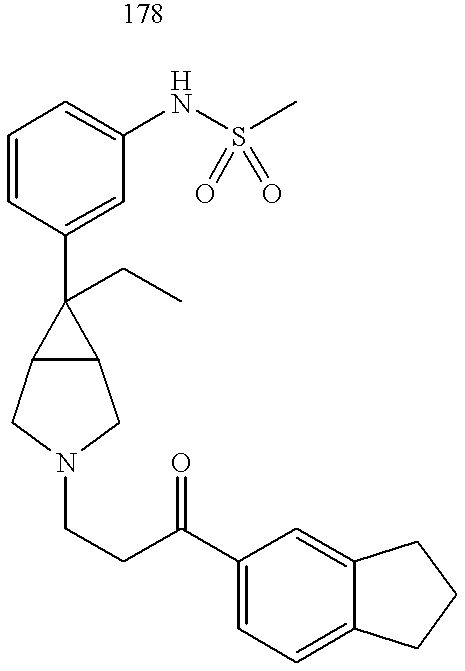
C1=CC(C2(CC)C3C2CN(CCC(C2=CC=C4C(=C2)CCC4)=O)C3)=CC(NS(C)(=O)=O)=C1
